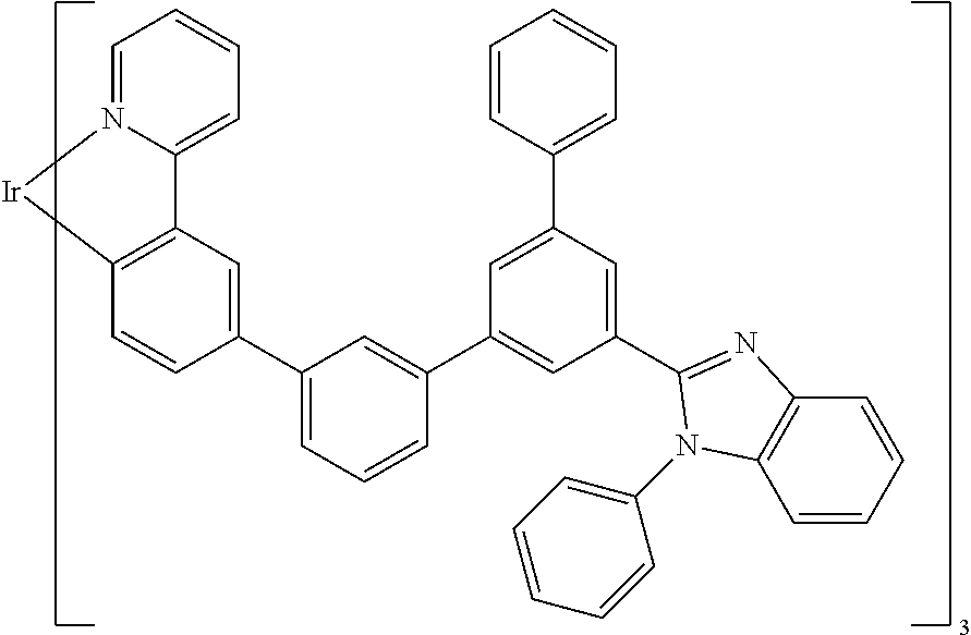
C12=CC=CC=N1[Ir]C1=C2C=C(C2=CC=CC(C3=CC(C4=NC5=C(C=CC=C5)N4C4=CC=CC=C4)=CC(C4=CC=CC=C4)=C3)=C2)C=C1
